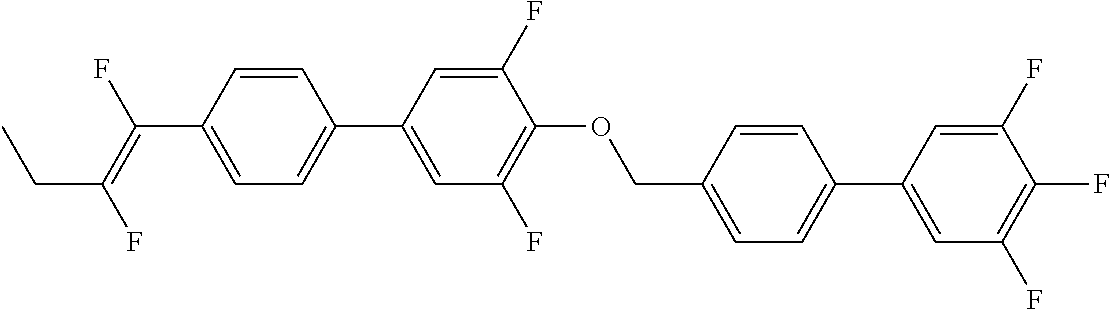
C1=CC(C(=C(F)CC)F)=CC=C1C1=CC(F)=C(OCC2=CC=C(C3=CC(F)=C(F)C(F)=C3)C=C2)C(F)=C1
